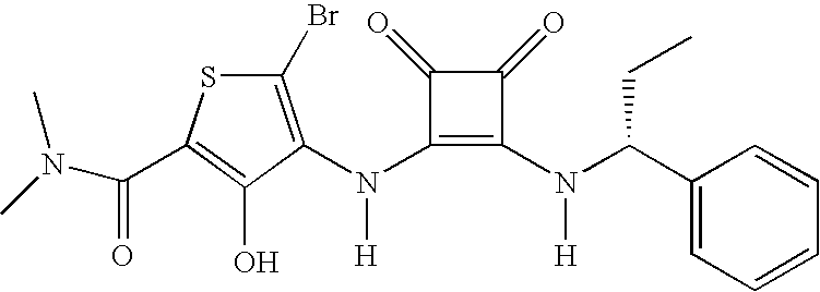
N(C1=C(N(C(C2=CC=CC=C2)CC)[H])C(=O)C1=O)([H])C1=C(Br)SC(C(N(C)C)=O)=C1O
